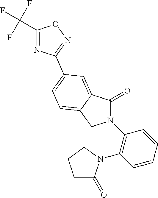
C1(=O)N(C2=C(N3C(=O)CCC3)C=CC=C2)CC2=CC=C(C3=NOC(C(F)(F)F)=N3)C=C12
